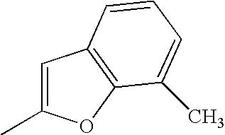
C1=C(C)OC2=C1C=CC=C2C
